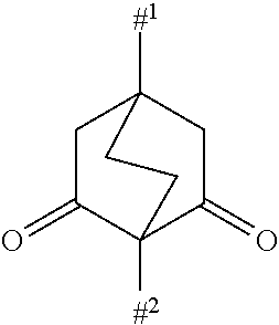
C1C(=O)C2([#2])C(=O)CC1([#1])CC2
